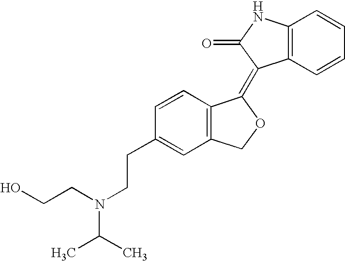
C1=CC(CCN(C(C)C)CCO)=CC2=C1C(=C1C3=C(NC1=O)C=CC=C3)OC2
